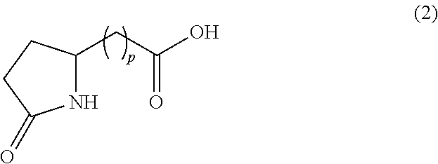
N1C(CC(O)=O)CCC1=O
